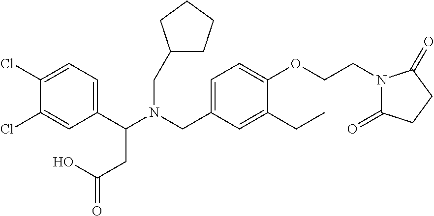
C1(C(N(CC2=CC=C(OCCN3C(=O)CCC3=O)C(CC)=C2)CC2CCCC2)CC(=O)O)=CC=C(Cl)C(Cl)=C1
